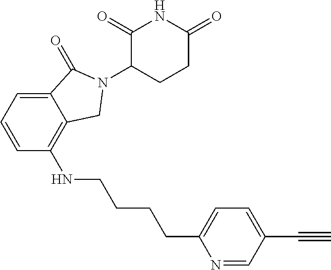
C12=CC=CC(NCCCCC3=CC=C(C#C)C=N3)=C1CN(C1CCC(=O)NC1=O)C2=O
